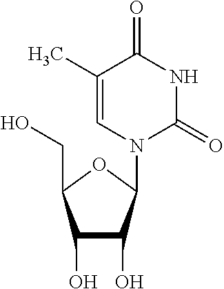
OCC1C(O)C(O)C(N2C=C(C)C(=O)NC2=O)O1
